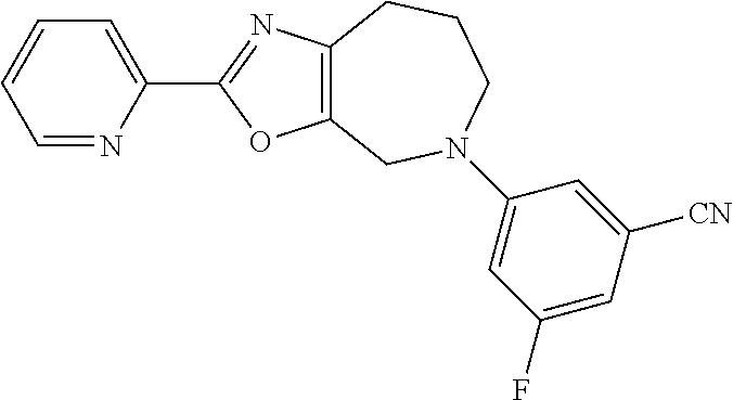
C1=NC(C2=NC3=C(O2)CN(C2=CC(F)=CC([CN])=C2)CCC3)=CC=C1
